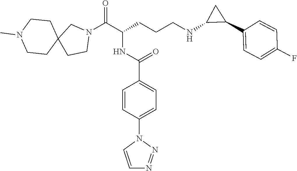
N1(C(C(CCCNC2C(C3=CC=C(F)C=C3)C2)NC(C2=CC=C(N3C=CN=N3)C=C2)=O)=O)CC2(CC1)CCN(C)CC2
